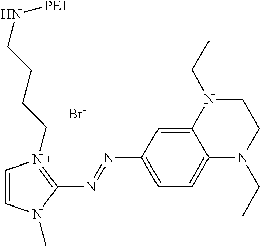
C1=C(N=NC2=N(CCCCN[PEI])C=CN2C)C=C2C(=C1)N(CC)CCN2CC.[Br-]
